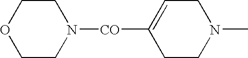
C1CN([CO]C2=CCN(C)CC2)CCO1
